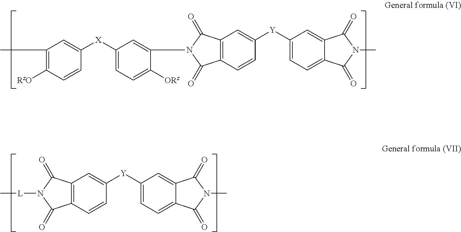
C1(C)=C([RzO])C=CC([X]C2=CC=C([ORz])C(N3C(=O)C4=C(C3=O)C=C([Y]C3=CC=C5C(=C3)C(=O)N(C)C5=O)C=C4)=C2)=C1.C[L]N1C(=O)C2=C(C1=O)C=C([Y]C1=CC=C3C(=C1)C(=O)N(C)C3=O)C=C2
